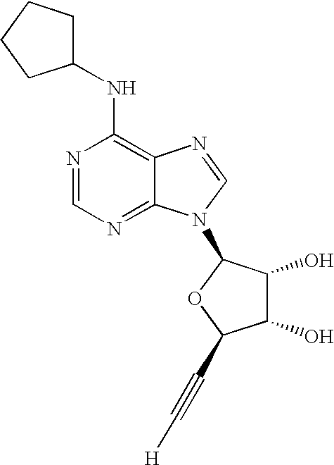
N1=CN=C2C(=C1NC1CCCC1)N=CN2C1C(O)C(O)C(C#C[H])O1
